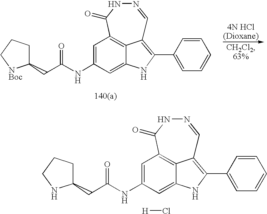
C1=C(NC(=O)CC2CCC[NBoc]2)C=C2NC(C3=CC=CC=C3)=C3C2=C1C(=O)NN=C3.[H]Cl.C1=C(NC(=O)CC2CCCN2)C=C2NC(C3=CC=CC=C3)=C3C2=C1C(=O)NN=C3
